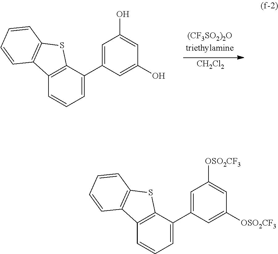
C1=C(C2=CC=CC3=C2SC2=C3C=CC=C2)C=C(O)C=C1O.[CH2Cl2].C1=C(C2=CC=CC3=C2SC2=C3C=CC=C2)C=C([OSO2CF3])C=C1[OSO2CF3]
